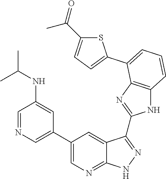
C1=NC=C(C2=CN=C3C(=C2)C(C2=NC4=C(N2)C=CC=C4C2=CC=C(C(=O)C)S2)=NN3)C=C1NC(C)C
